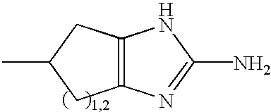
C12=C(CC(C)C1)NC(N)=N2
